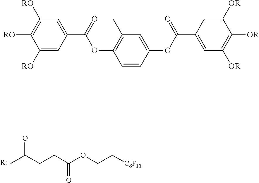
[R:].O=C(CCC(=O)OCC[C6F13])C.C1([RO])=CC(C(=O)OC2=C(C)C=C(OC(=O)C3=CC([OR])=C([OR])C([OR])=C3)C=C2)=CC([RO])=C1[RO]
